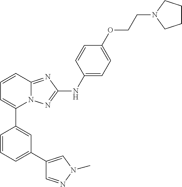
C1=CC2=NC(NC3=CC=C(OCCN4CCCC4)C=C3)=NN2C(C2=CC(C3=CN(C)N=C3)=CC=C2)=C1
